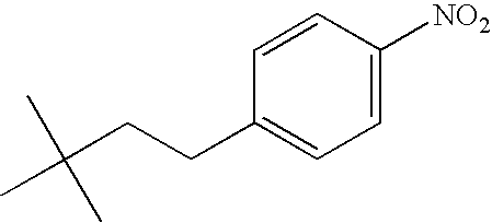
C1=C([NO2])C=CC(CCC(C)(C)C)=C1
